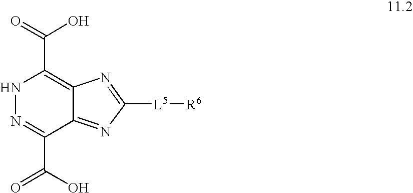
N1N=C(C(O)=O)C2=NC([L5][R6])=NC2=C1C(=O)O
